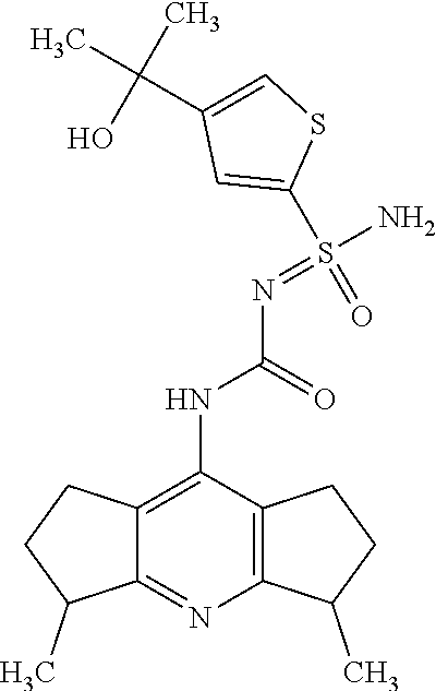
C1(S(=O)(=NC(NC2=C3C(=NC4=C2CCC4C)C(C)CC3)=O)N)=CC(C(C)(C)O)=CS1
